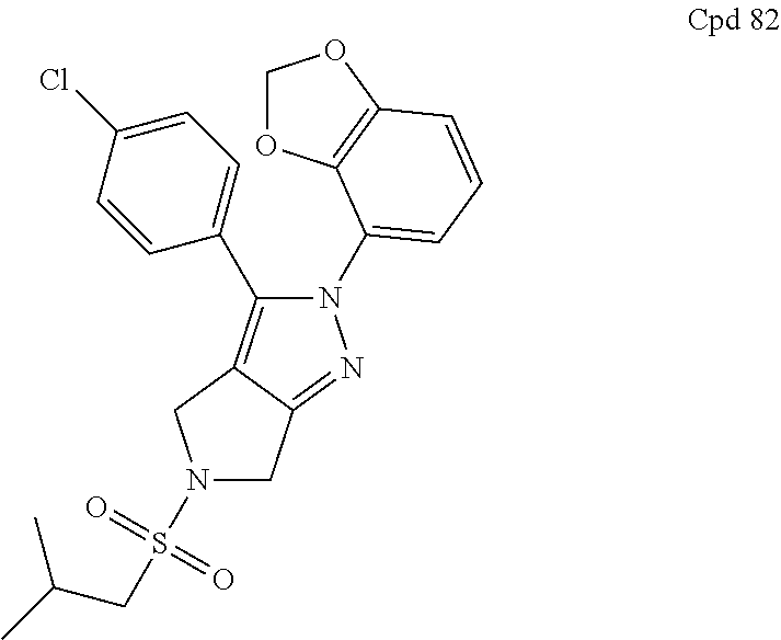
N1(S(=O)(=O)CC(C)C)CC2=NN(C3=CC=CC4=C3OCO4)C(C3=CC=C(Cl)C=C3)=C2C1
